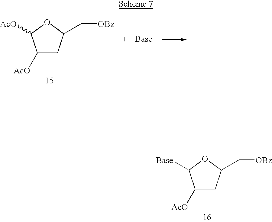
C1([AcO])CC(C[OBz])OC1[AcO].C1([AcO])CC(C[OBz])OC1[Base]
